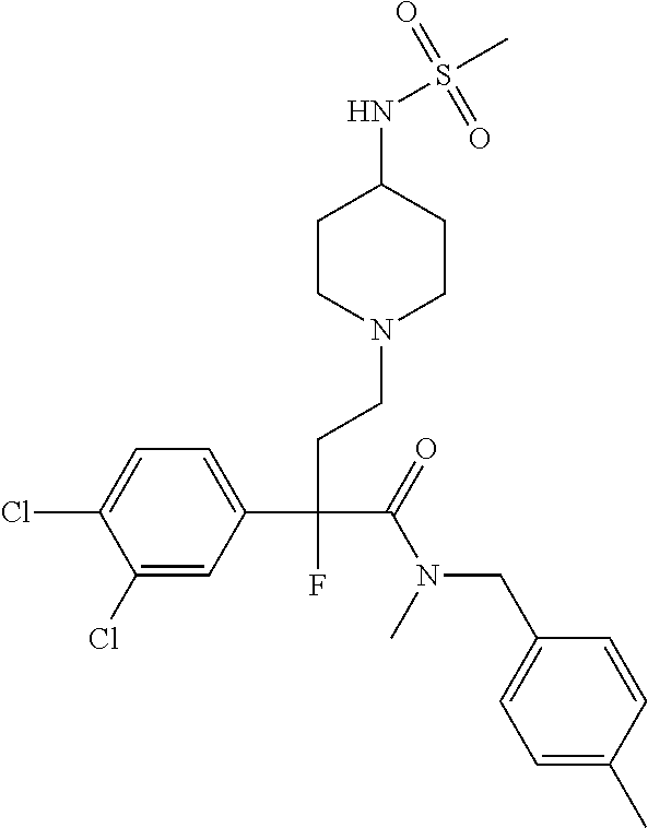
C1(Cl)=CC(C(CCN2CCC(NS(C)(=O)=O)CC2)(C(=O)N(CC2=CC=C(C)C=C2)C)F)=CC=C1Cl
